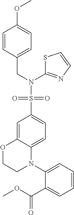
C1=C2C(=CC=C1S(=O)(=O)N(CC1=CC=C(OC)C=C1)C1=NC=CS1)N(C1=CC=CC=C1C(=O)OC)CCO2
